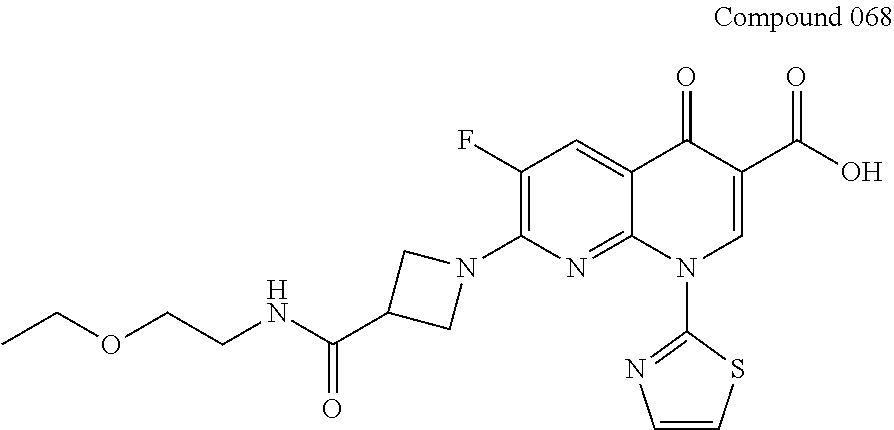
C1(F)=C(N2CC(C(=O)NCCOCC)C2)N=C2C(=C1)C(=O)C(C(=O)O)=CN2C1=NC=CS1
